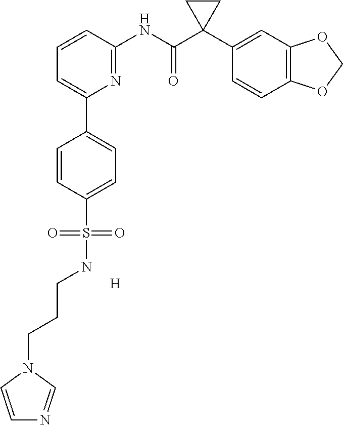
C1=CC(NC(C2(C3=CC4=C(C=C3)OCO4)CC2)=O)=NC(C2=CC=C(S(NCCCN3C=CN=C3)(=O)=O)C=C2)=C1.[H]
